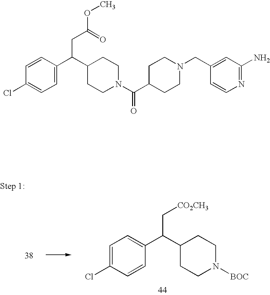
C1(C(C2=CC=C(Cl)C=C2)C[CO2CH3])CCN([BOC])CC1.C1(C(C2=CC=C(Cl)C=C2)CC(OC)=O)CCN(C(C2CCN(CC3=CC(N)=NC=C3)CC2)=O)CC1
